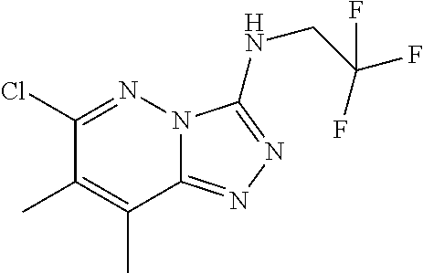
N12C(=NN=C1NCC(F)(F)F)C(C)=C(C)C(Cl)=N2
